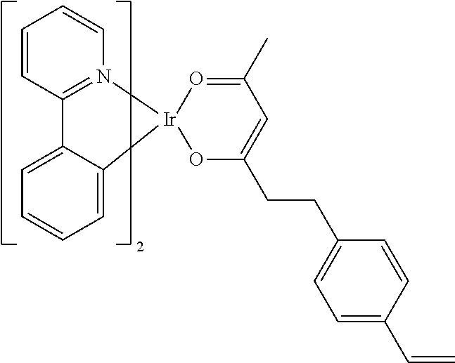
C12=N([Ir]3(C4=CC=CC=C14)OC(CCC1=CC=C(C=C)C=C1)=CC(C)=O3)C=CC=C2
